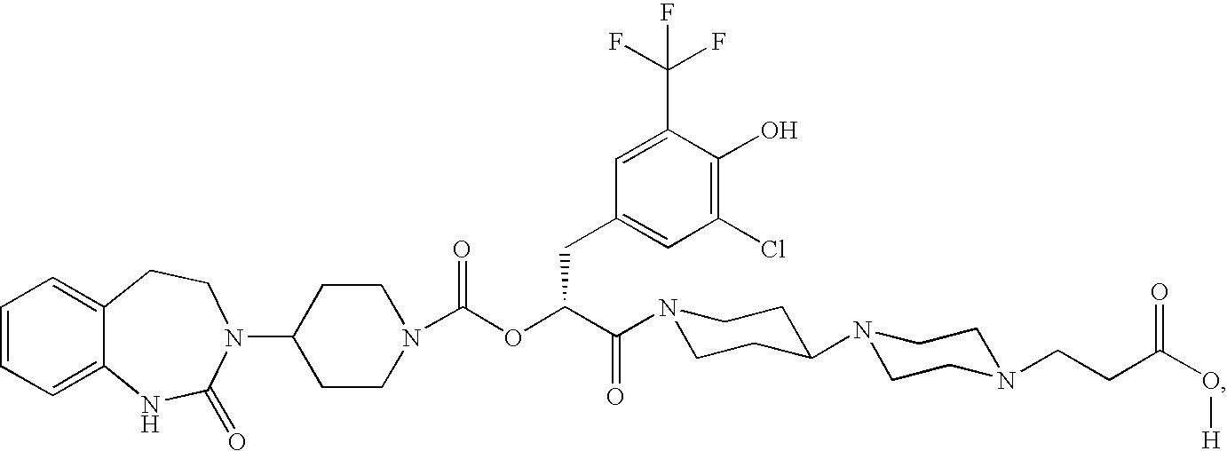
C1=CC=C2C(=C1)CCN(C1CCN(C(OC(C(=O)N3CCC(N4CCN(CCC(O[H])=O)CC4)CC3)CC3=CC(Cl)=C(O)C(C(F)(F)F)=C3)=O)CC1)C(=O)N2
